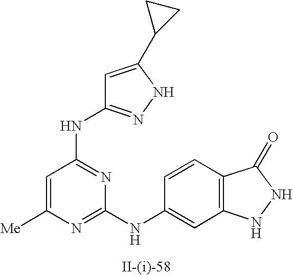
C1=C([Me])N=C(NC2=CC3=C(C=C2)C(=O)NN3)N=C1NC1=NNC(C2CC2)=C1
